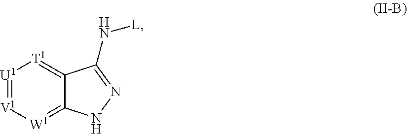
[U1]1=[V1][W1]=C2C(=[T1]1)C(N[L])=NN2
